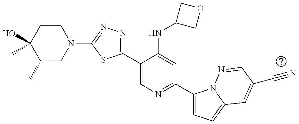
C1(C2=CN=C(C3=CC=C4N3N=CC(C#N)=C4)C=C2NC2COC2)=NN=C(N2CCC(O)(C)C(C)C2)S1
